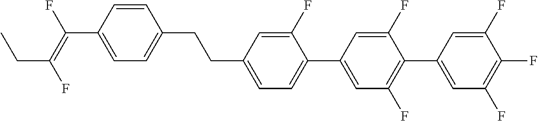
C(C1=CC=C(C2=CC(F)=C(C3=CC(F)=C(F)C(F)=C3)C(F)=C2)C(F)=C1)CC1=CC=C(C(=C(F)CC)F)C=C1
